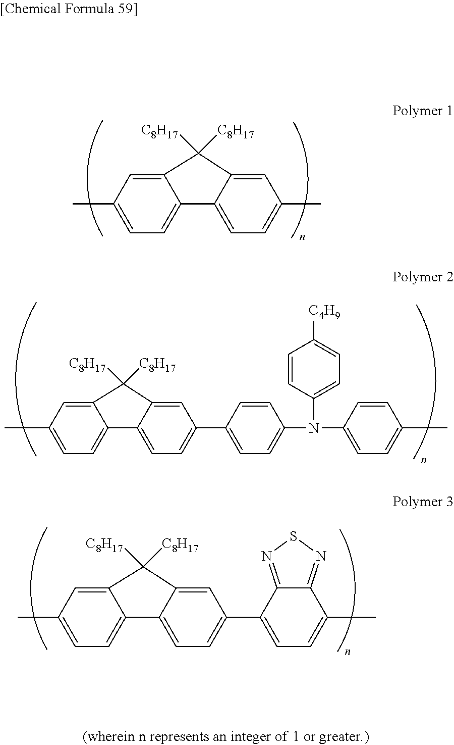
C12=CC(C)=CC=C1C1=CC=C(C)C=C1C2([C8H17])[C8H17].C12=CC(C)=CC=C1C1=CC=C(C3=CC=C(N(C4=CC=C(C)C=C4)C4=CC=C([C4H9])C=C4)C=C3)C=C1C2([C8H17])[C8H17].C12=CC(C)=CC=C1C1=CC=C(C3=CC=C(C)C4=NSN=C34)C=C1C2([C8H17])[C8H17]
